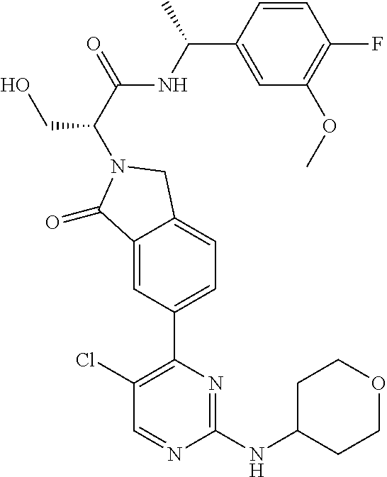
C1(Cl)=C(C2=CC=C3C(=C2)C(=O)N(C(C(=O)NC(C2=CC(OC)=C(F)C=C2)C)CO)C3)N=C(NC2CCOCC2)N=C1
